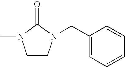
C1CN(CC2=CC=CC=C2)C(=O)N1C
